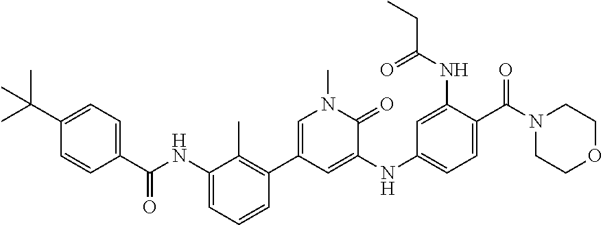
CC(C1=CC=C(C(NC2=CC=CC(C3=CN(C)C(=O)C(NC4=CC=C(C(N5CCOCC5)=O)C(NC(=O)CC)=C4)=C3)=C2C)=O)C=C1)(C)C
